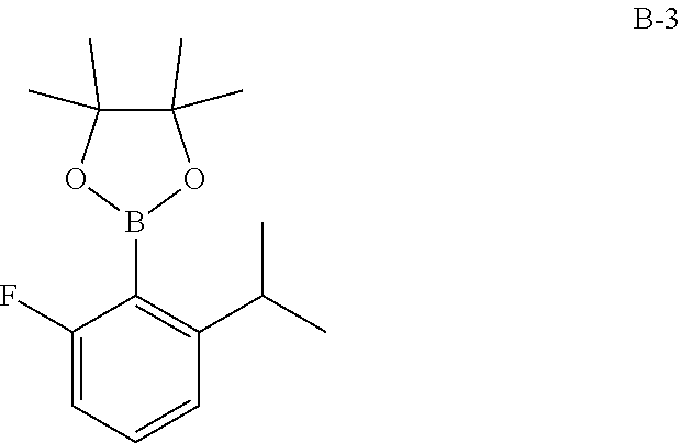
B1(C2=C(C(C)C)C=CC=C2F)OC(C)(C)C(C)(C)O1
